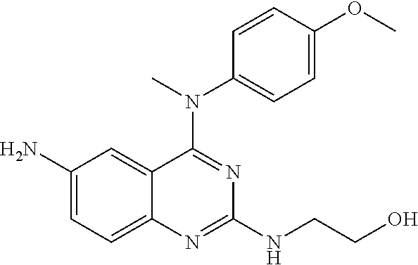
C12=CC(N)=CC=C1N=C(NCCO)N=C2N(C)C1=CC=C(OC)C=C1
